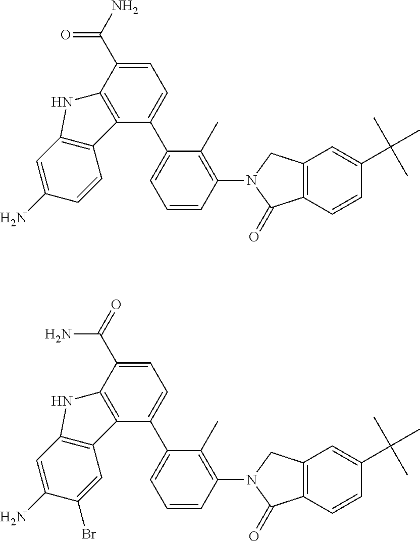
C1=C(C(N)=O)C2=C(C(C3=CC=CC(N4CC5=C(C=CC(C(C)(C)C)=C5)C4=O)=C3C)=C1)C1=C(C=C(N)C=C1)N2.C1=C(C(=O)N)C2=C(C(C3=CC=CC(N4CC5=C(C=CC(C(C)(C)C)=C5)C4=O)=C3C)=C1)C1=C(C=C(N)C(Br)=C1)N2
